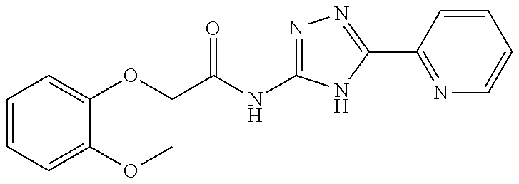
C(C(NC1=NN=C(C2=NC=CC=C2)N1)=O)OC1=CC=CC=C1OC
